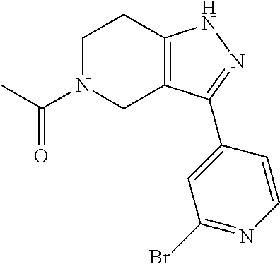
C1N(C(C)=O)CC2=C(C1)NN=C2C1=CC(Br)=NC=C1
